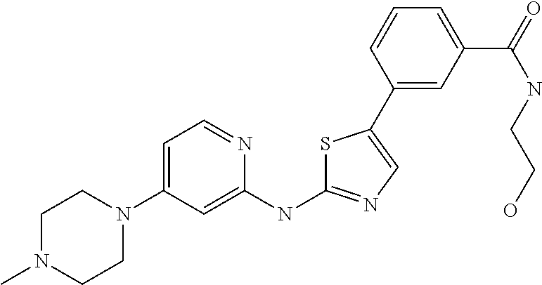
C1N(C)CCN(C2=CC=NC(NC3=NC=C(C4=CC(C(=O)NCCO)=CC=C4)S3)=C2)C1
